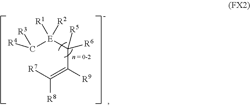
C([E](C(C(=C([R7])[R8])[R9])([R5])[R6])([R1])[R2])([R4])[R3]
